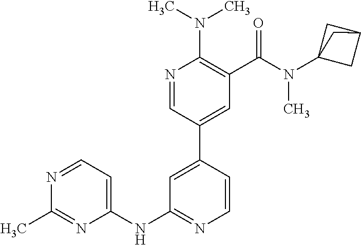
C1(NC2=CC=NC(C)=N2)=NC=CC(C2=CC(C(N(C34CC(C3)C4)C)=O)=C(N(C)C)N=C2)=C1
